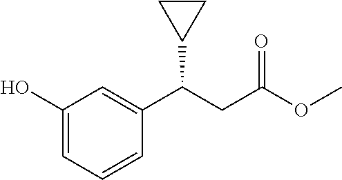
C1(O)=CC=CC(C(CC(OC)=O)C2CC2)=C1
